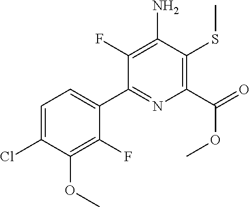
C1(C(=O)OC)=C(SC)C(N)=C(F)C(C2=CC=C(Cl)C(OC)=C2F)=N1
